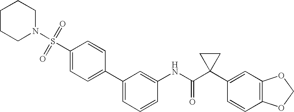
C1(C2=CC=CC(NC(C3(C4=CC5=C(C=C4)OCO5)CC3)=O)=C2)=CC=C(S(N2CCCCC2)(=O)=O)C=C1
